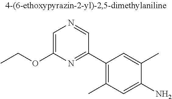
C1=C(OCC)N=C(C2=C(C)C=C(N)C(C)=C2)C=N1
